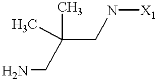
NCC(CN[X1])(C)C
